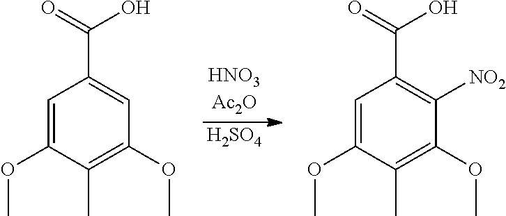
C1=C(OC)C(C)=C(OC)C([NO2])=C1C(O)=O.[H2SO4].C1=C(OC)C(C)=C(OC)C=C1C(O)=O
